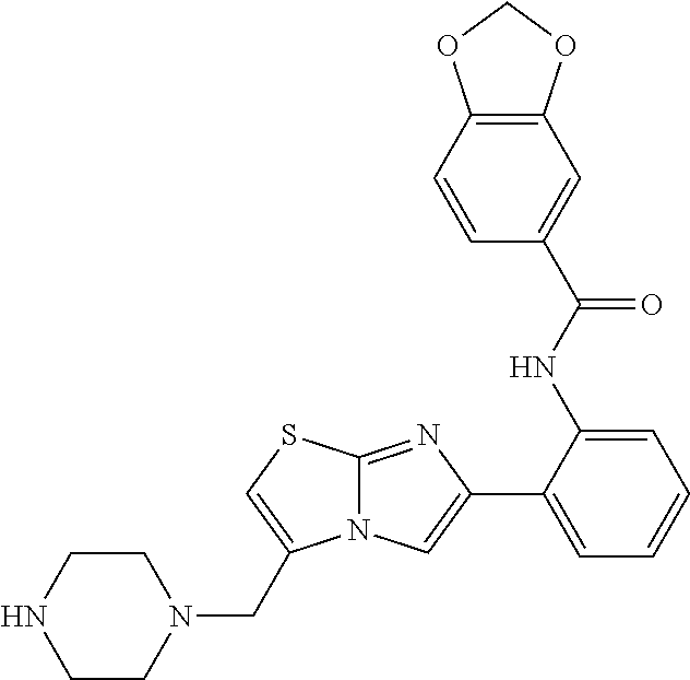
C1(C2=CC=CC=C2NC(C2=CC3=C(C=C2)OCO3)=O)=CN2C(=N1)SC=C2CN1CCNCC1
